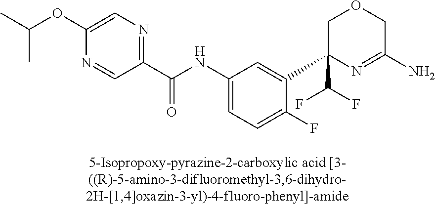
C1(C(NC2=CC=C(F)C(C3(C(F)F)N=C(N)COC3)=C2)=O)=NC=C(OC(C)C)N=C1
